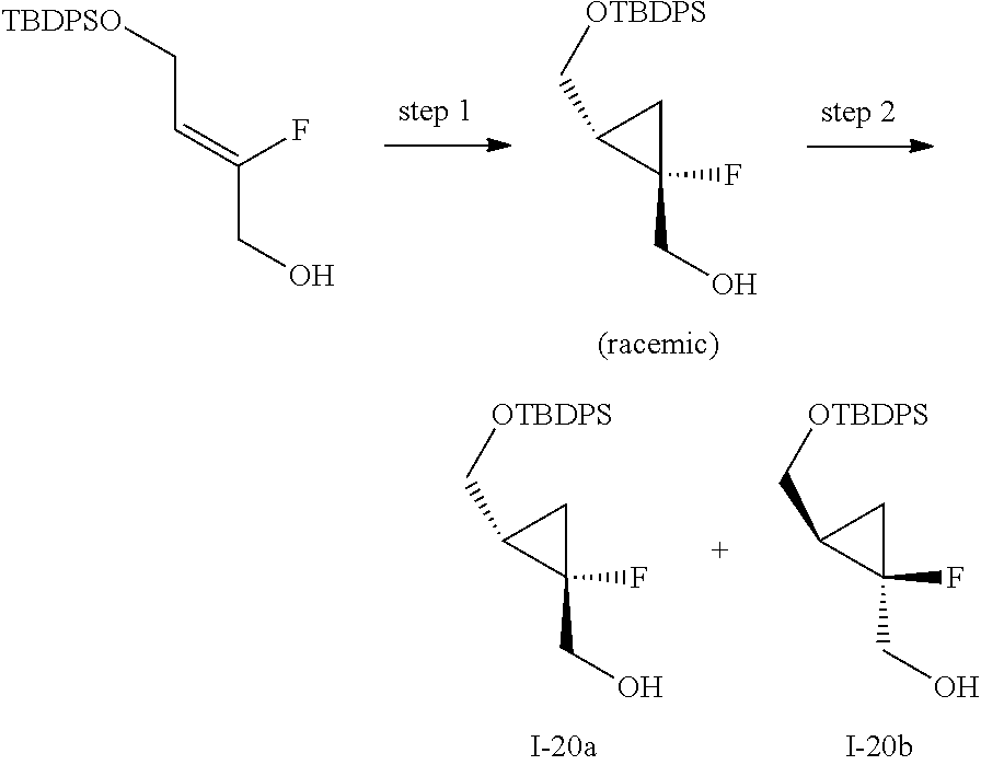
C1(C[OTBDPS])C(CO)(F)C1.[TBDPSO]CC=C(CO)F.C1(C[OTBDPS])C(CO)(F)C1.C1(C[OTBDPS])C(CO)(F)C1
